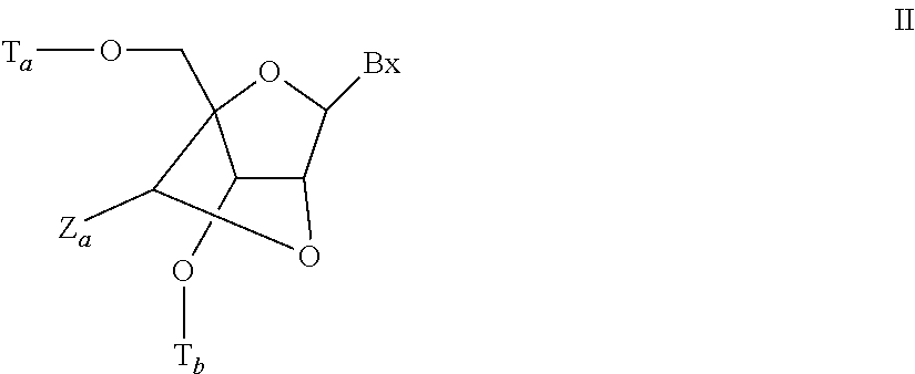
[Ta]OCC12C(O[Tb])C(OC1[Za])C([Bx])O2
